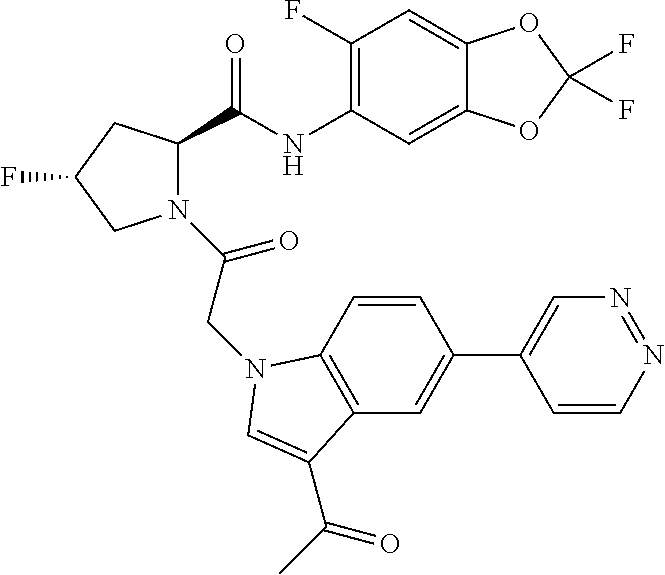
C1=C(C2=CC3=C(C=C2)N(CC(N2C(C(NC4=C(F)C=C5C(=C4)OC(F)(F)O5)=O)CC(F)C2)=O)C=C3C(C)=O)C=CN=N1
